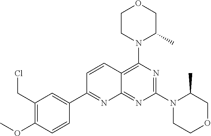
C1CN(C2=C3C(=NC(N4CCOCC4C)=N2)N=C(C2=CC(CCl)=C(OC)C=C2)C=C3)C(C)CO1
